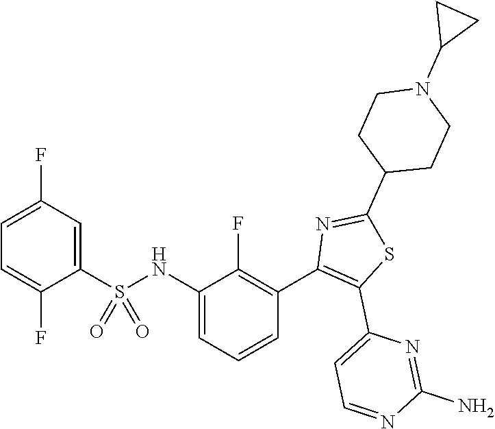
C1(NS(C2=CC(F)=CC=C2F)(=O)=O)=CC=CC(C2=C(C3=CC=NC(N)=N3)SC(C3CCN(C4CC4)CC3)=N2)=C1F
